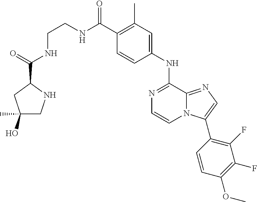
C1(C(NCCNC(C2CC(O)(C)CN2)=O)=O)=C(C)C=C(NC2=NC=CN3C2=NC=C3C2=C(F)C(F)=C(OC)C=C2)C=C1
